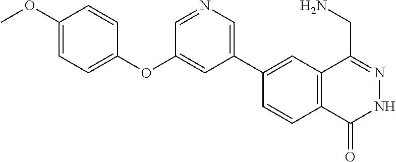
C1(C2=CN=CC(OC3=CC=C(OC)C=C3)=C2)=CC2=C(C=C1)C(=O)NN=C2CN
